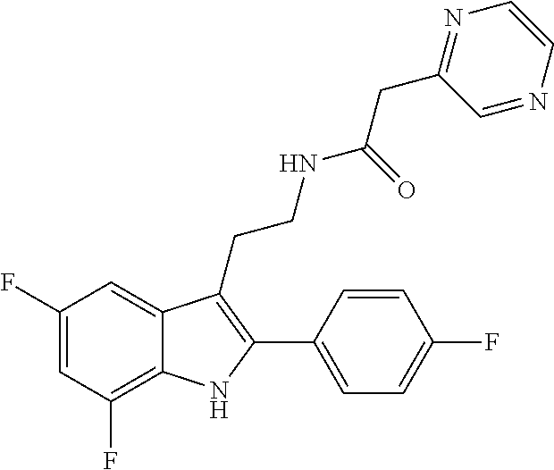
C1=C(F)C=C2C(=C1F)NC(C1=CC=C(F)C=C1)=C2CCNC(CC1=NC=CN=C1)=O
